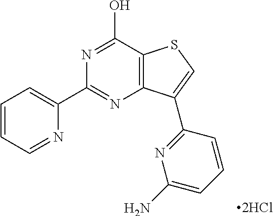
N1=C(C2=CC=CC=N2)N=C(O)C2=C1C(C1=NC(N)=CC=C1)=CS2
